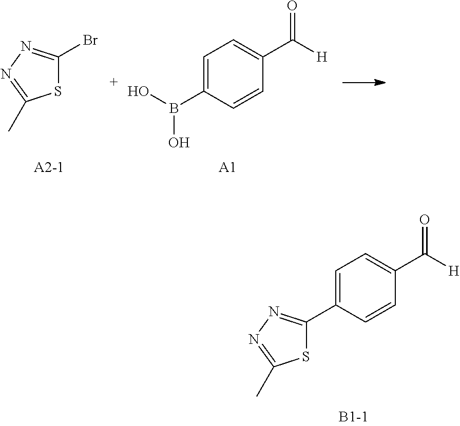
C1=C(C2=NN=C(C)S2)C=CC(C(=O)[H])=C1.BrC1=NN=C(C)S1.C(C1=CC=C(B(O)O)C=C1)([H])=O.[A1]
